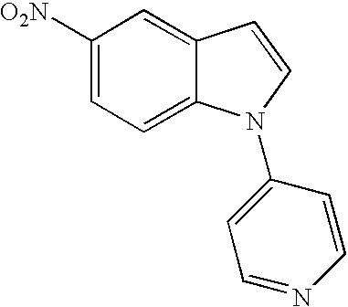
C1([O2N])=CC=C2C(=C1)C=CN2C1=CC=NC=C1
